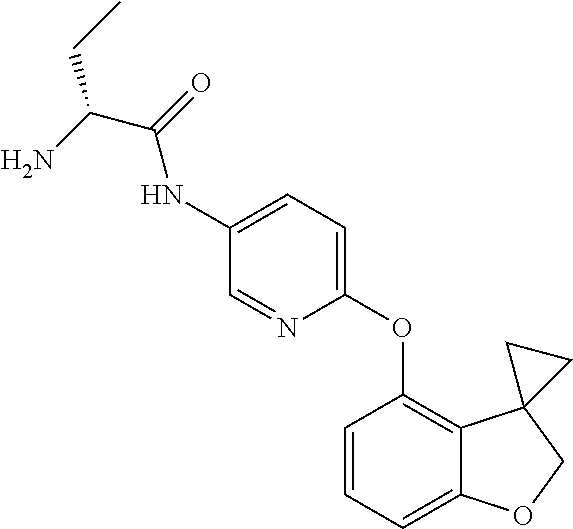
C1=CC=C2C(=C1OC1=CC=C(NC(C(CC)N)=O)C=N1)C1(CO2)CC1
